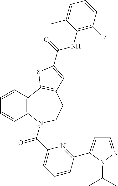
C1=CC2=C(C=C1)N(C(C1=CC=CC(C3=CC=NN3C(C)C)=N1)=O)CCC1=C2SC(C(=O)NC2=C(F)C=CC=C2C)=C1
